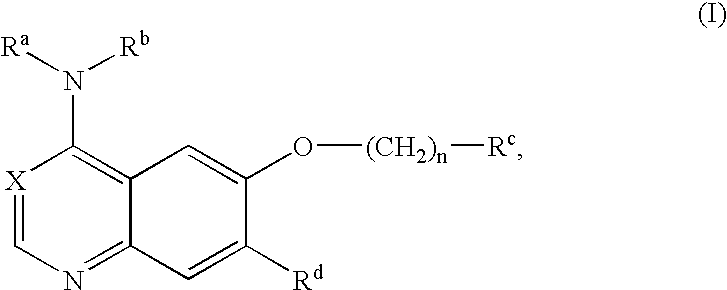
[X]1=CN=C2C(=C1N([Ra])[Rb])C=C(O[(CH2)n][Rc])C([Rd])=C2
